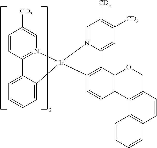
C12=N(C=C([CD3])C=C1)[Ir]1(C3=CC=CC=C23)N2=CC([CD3])=C([CD3])C=C2C2=C1C=CC1=C2OCC2=C1C1=C(C=C2)C=CC=C1
